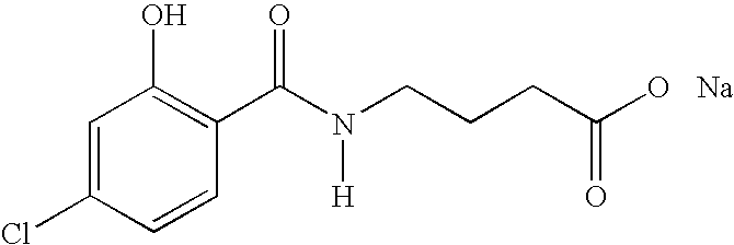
C1=C(Cl)C=CC(C(N(CCCC(O)=O)[H])=O)=C1O.[Na]
